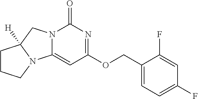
C1(COC2=NC(=O)N3C(=C2)N2C([H])(C3)CCC2)=CC=C(F)C=C1F
